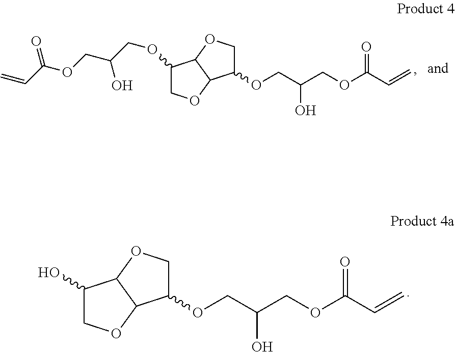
C1(OCC(COC(C=C)=O)O)COC2C1OCC2OCC(COC(C=C)=O)O.C1(O)COC2C1OCC2OCC(COC(C=C)=O)O
